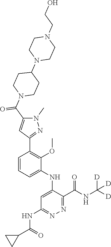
C1=C(NC2=CC(NC(C3CC3)=O)=NN=C2C(NC([D])([D])[D])=O)C(OC)=C(C2=NN(C)C(C(N3CCC(N4CCN(CCO)CC4)CC3)=O)=C2)C=C1
